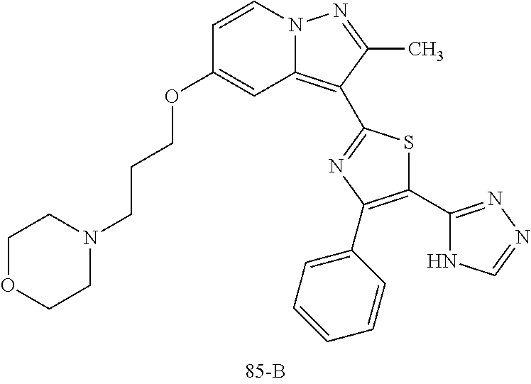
C1(OCCCN2CCOCC2)=CC2=C(C3=NC(C4=CC=CC=C4)=C(C4=NN=CN4)S3)C(C)=NN2C=C1
